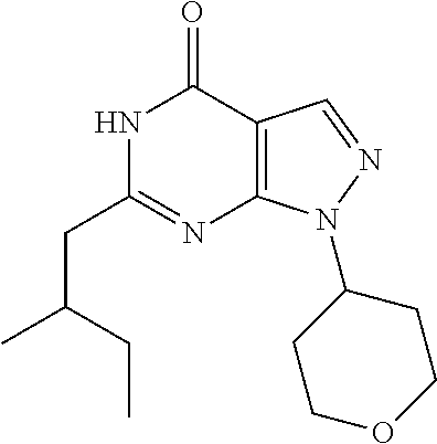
N1C(CC(C)CC)=NC2=C(C1=O)C=NN2C1CCOCC1
